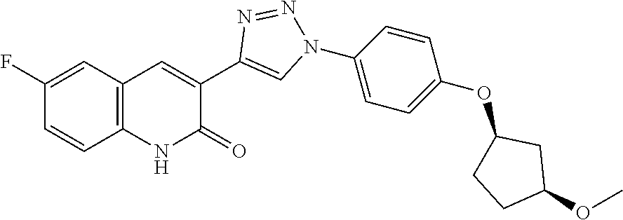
C1=CC2=C(C=C1F)C=C(C1=CN(C3=CC=C(OC4CC(OC)CC4)C=C3)N=N1)C(=O)N2
